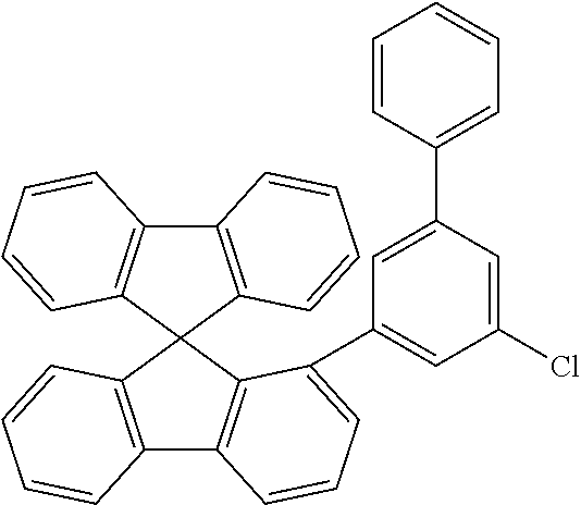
C12=C(C3(C4=C1C=CC=C4)C1=C(C4=C3C(C3=CC(Cl)=CC(C5=CC=CC=C5)=C3)=CC=C4)C=CC=C1)C=CC=C2
